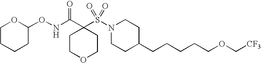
C1COCCC1(C(NOC1CCCCO1)=O)S(N1CCC(CCCCCOC[CF3])CC1)(=O)=O
